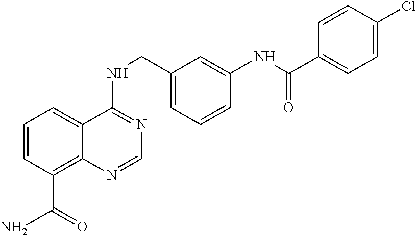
C1=CC(C(N)=O)=C2C(=C1)C(NCC1=CC=CC(NC(C3=CC=C(Cl)C=C3)=O)=C1)=NC=N2
